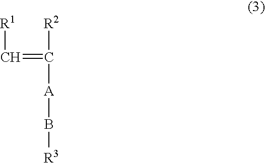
C(=C([R2])[A]B[R3])[R1]
